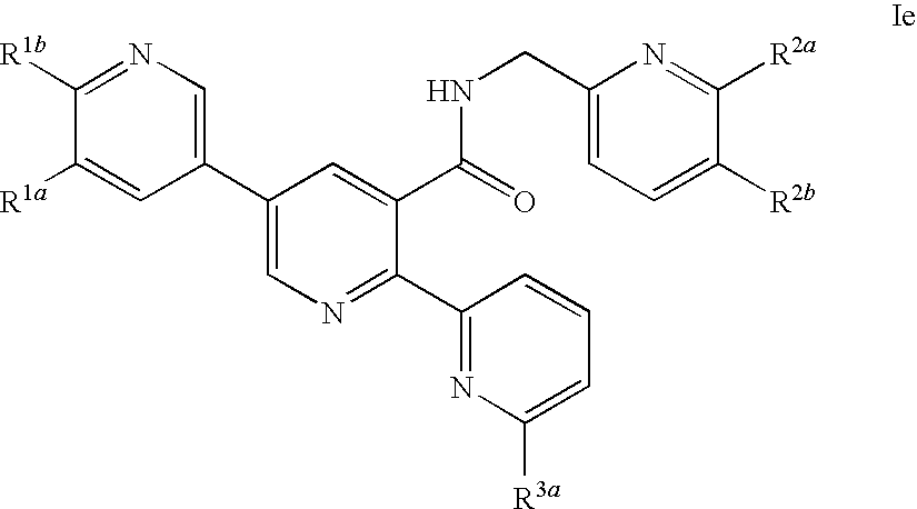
C1([R1b])=NC=C(C2=CN=C(C3=NC([R3a])=CC=C3)C(C(NCC3=CC=C([R2b])C([R2a])=N3)=O)=C2)C=C1[R1a]
